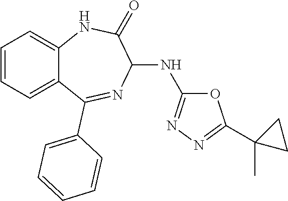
C1(NC2=NN=C(C3(C)CC3)O2)C(=O)NC2=CC=CC=C2C(C2=CC=CC=C2)=N1
